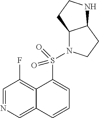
C1=NC=C2C(=C1F)C(S(=O)(=O)N1C3C(CC1)NCC3)=CC=C2
